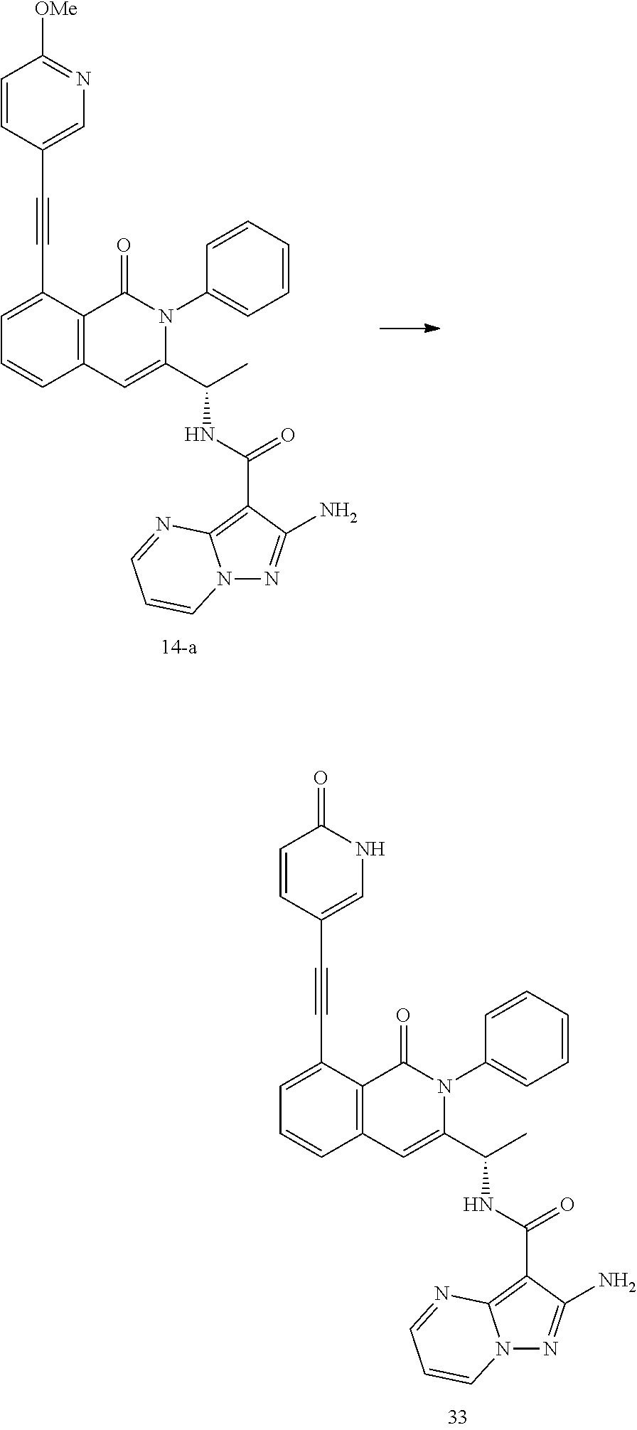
C1=C(C#CC2=CN=C([OMe])C=C2)C2=C(C=C1)C=C(C(C)NC(C1=C3N(N=C1N)C=CC=N3)=O)N(C1=CC=CC=C1)C2=O.C1=C(C#CC2=CNC(=O)C=C2)C2=C(C=C1)C=C(C(C)NC(C1=C3N(N=C1N)C=CC=N3)=O)N(C1=CC=CC=C1)C2=O
